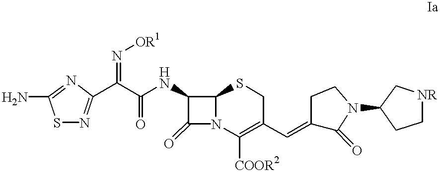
NC1=NC(C(C(NC2C(=O)N3C2SCC(C=C2C(=O)N(C4CC[NR]C4)CC2)=C3[COOR2])=O)=N[OR1])=NS1
